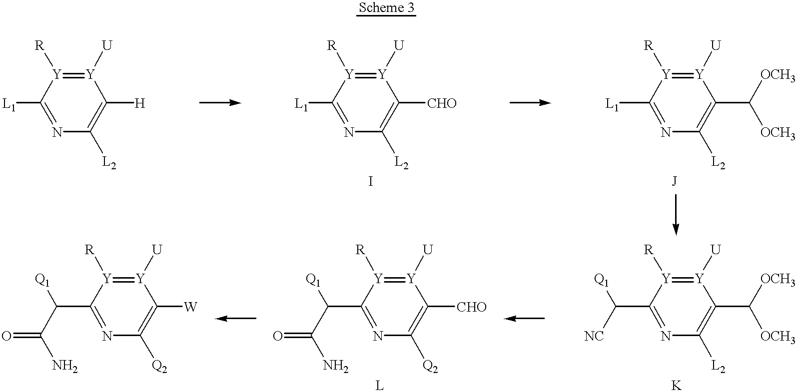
[Y]1([U])=[Y]([R])C([L1])=NC([L2])=C1[H].[Y]1([U])=[Y]([R])C([L1])=NC([L2])=C1[CHO].[Y]1([U])=[Y]([R])C([L1])=NC([L2])=C1C([OCH3])[OCH3].[Y]1([U])=[Y]([R])C(C([NC])[Q1])=NC([L2])=C1C([OCH3])[OCH3].[Y]1([U])=[Y]([R])C(C(C(=O)N)[Q1])=NC([Q2])=C1[CHO].[Y]1([U])=[Y]([R])C(C(C(=O)N)[Q1])=NC([Q2])=C1[W]
